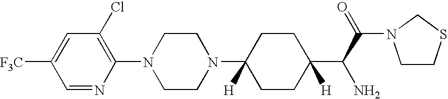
C1=NC(N2CCN(C3([H])CCC(C(C(=O)N4CCSC4)N)([H])CC3)CC2)=C(Cl)C=C1[F3C]
